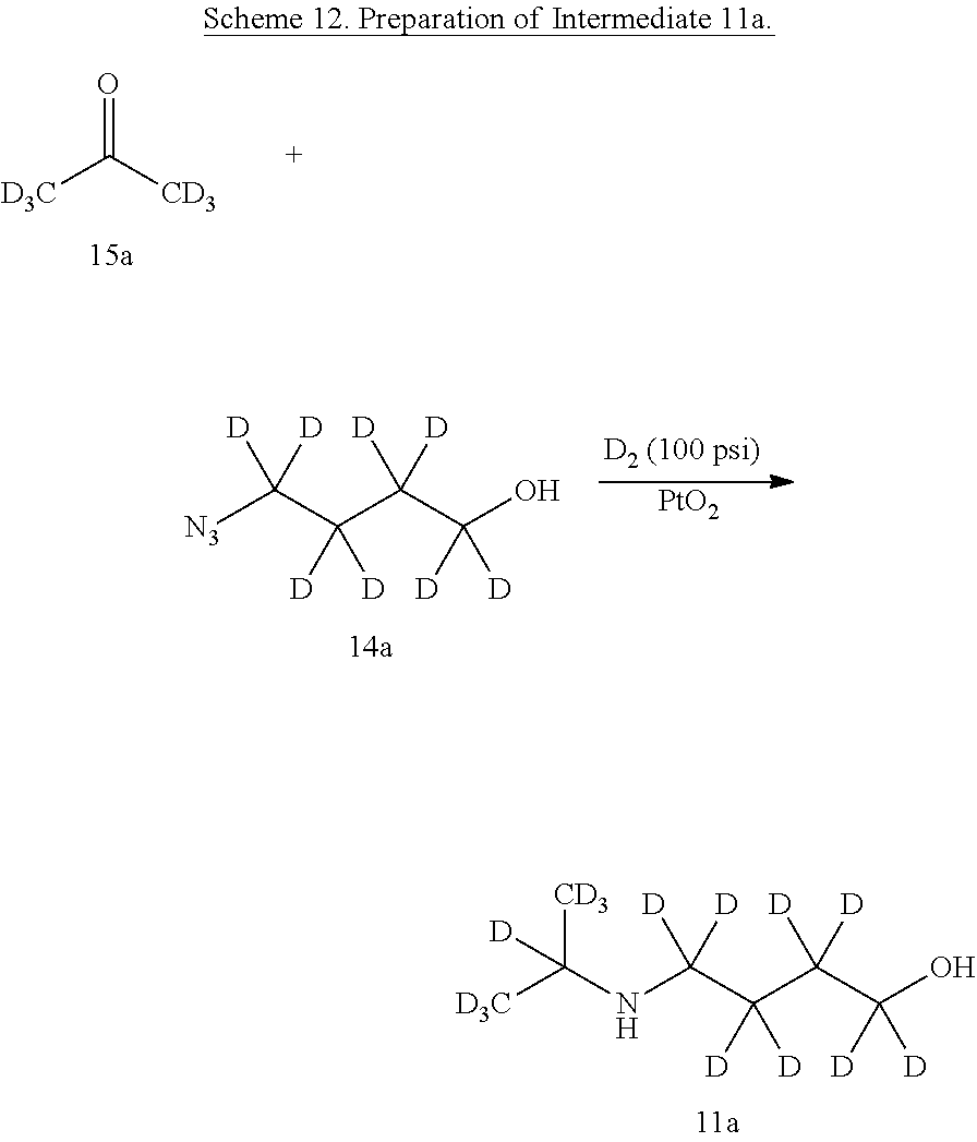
[D3C]C([CD3])=O.[PtO2].[N3]C(C(C(C(O)([D])[D])([D])[D])([D])[D])([D])[D].N(C(C(C(C(O)([D])[D])([D])[D])([D])[D])([D])[D])C([D3C])([CD3])[D]
